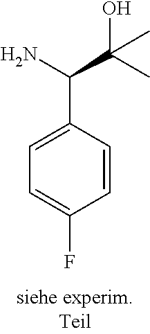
C1=CC(C(N)C(C)(O)C)=CC=C1F
